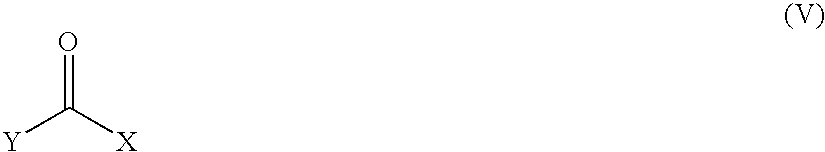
C([Y])([X])=O
